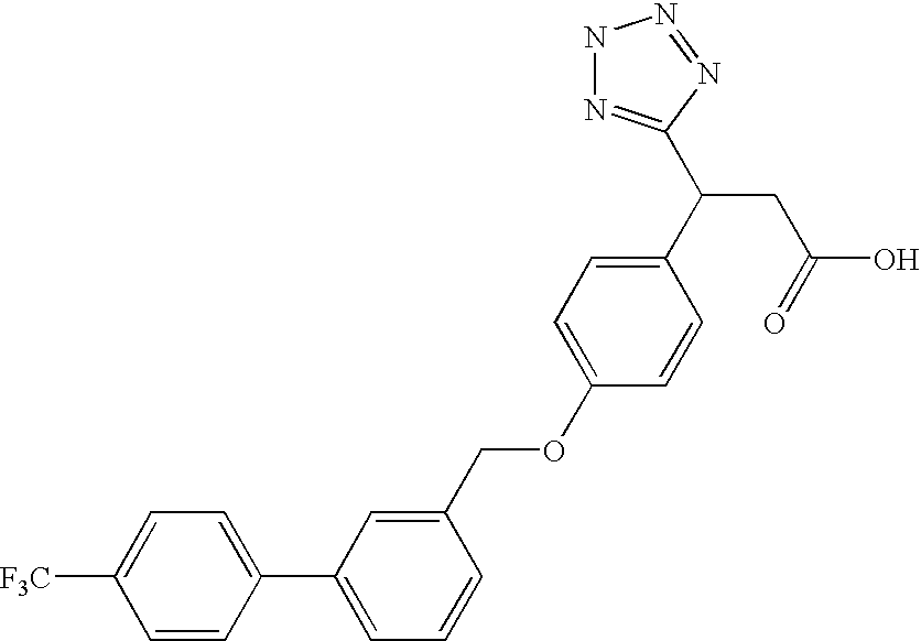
C1=CC(C2=CC=CC(COC3=CC=C(C(CC(O)=O)C4=NNN=N4)C=C3)=C2)=CC=C1[F3C]
